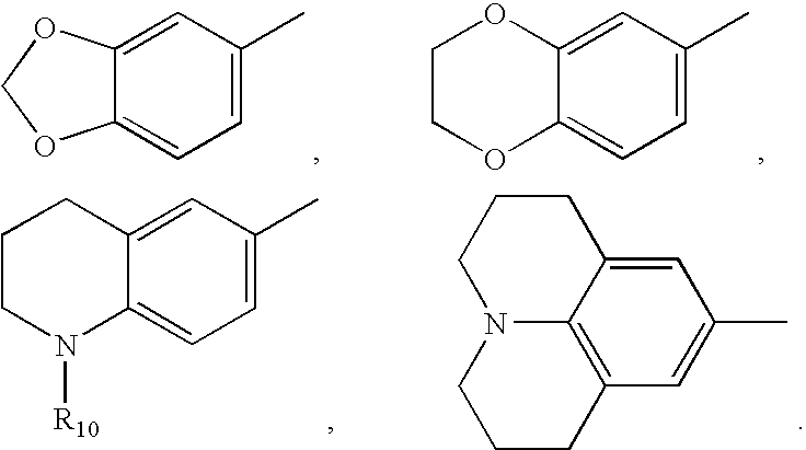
C12=CC=C(C)C=C1OCO2.C12=CC=C(C)C=C1OCCO2.C12=CC=C(C)C=C1CCCN2[R10].C12=C3C=C(C)C=C1CCCN2CCC3
